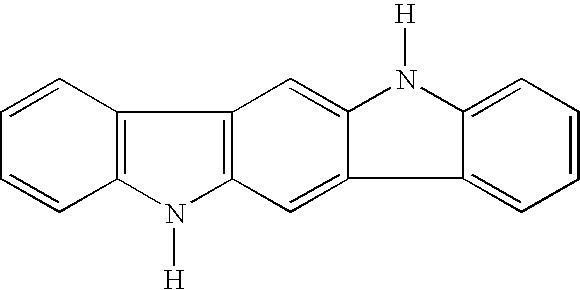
C1=CC=CC2=C1N([H])C1=C2C=C2C(=C1)C1=CC=CC=C1N2[H]
